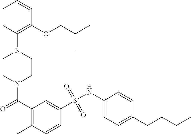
N1(C(C2=C(C)C=CC(S(NC3=CC=C(CCCC)C=C3)(=O)=O)=C2)=O)CCN(C2=C(OCC(C)C)C=CC=C2)CC1
